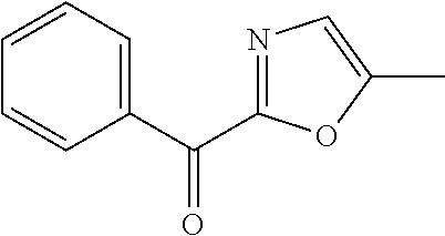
C1=CC=C(C(=O)C2=NC=C(C)O2)C=C1
